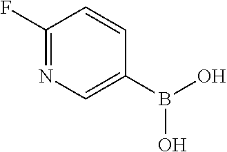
C1(F)=NC=C(B(O)O)C=C1
